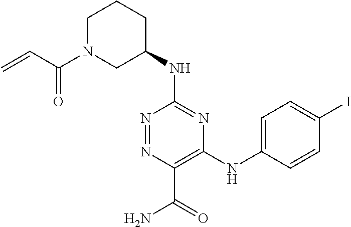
C1(NC2CCCN(C(C=C)=O)C2)=NC(NC2=CC=C(I)C=C2)=C(C(=O)N)N=N1
